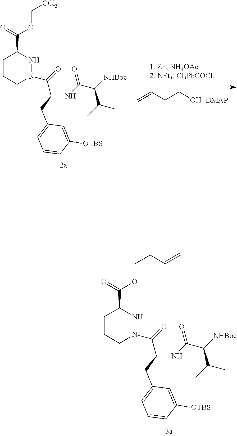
[DMAP].C(=C)CCO.C1CCN(C(C(NC(C(C(C)C)[NHBoc])=O)CC2=CC=CC([OTBS])=C2)=O)NC1C(OC[CCl3])=O.C1CCN(C(C(NC(C(C(C)C)[NHBoc])=O)CC2=CC=CC([OTBS])=C2)=O)NC1C(OCCC=C)=O
